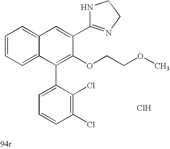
C1=C(C2=NCCN2)C(OCCOC)=C(C2=CC=CC(Cl)=C2Cl)C2=CC=CC=C12.Cl
